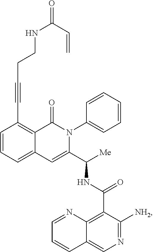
C(#CC1=C2C(=CC=C1)C=C(C([Me])NC(C1=C3C(=CN=C1[NH2])C=CC=N3)=O)N(C1=CC=CC=C1)C2=O)CCNC(=O)C=C
